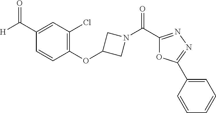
C1(OC2=C(Cl)C=C(C([H])=O)C=C2)CN(C(=O)C2=NN=C(C3=CC=CC=C3)O2)C1
